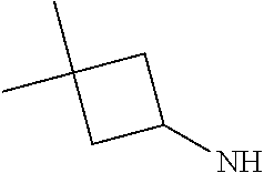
C1C(C)(C)CC1N
